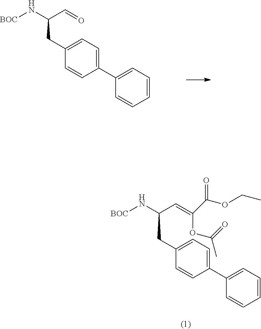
C1(C2=CC=C(CC(C=O)N[BOC])C=C2)=CC=CC=C1.C1(C2=CC=C(CC(C=C(C(=O)OCC)OC(C)=O)N[BOC])C=C2)=CC=CC=C1
